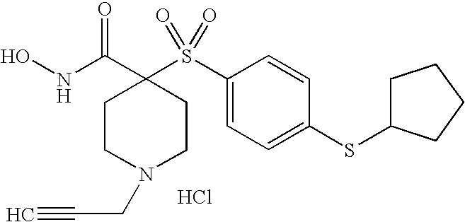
Cl.N(C(=O)C1(S(C2=CC=C(SC3CCCC3)C=C2)(=O)=O)CCN(CC#C)CC1)O
